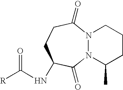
N12N(C(C)CCC1)C(=O)C(NC([R])=O)CCC2=O
